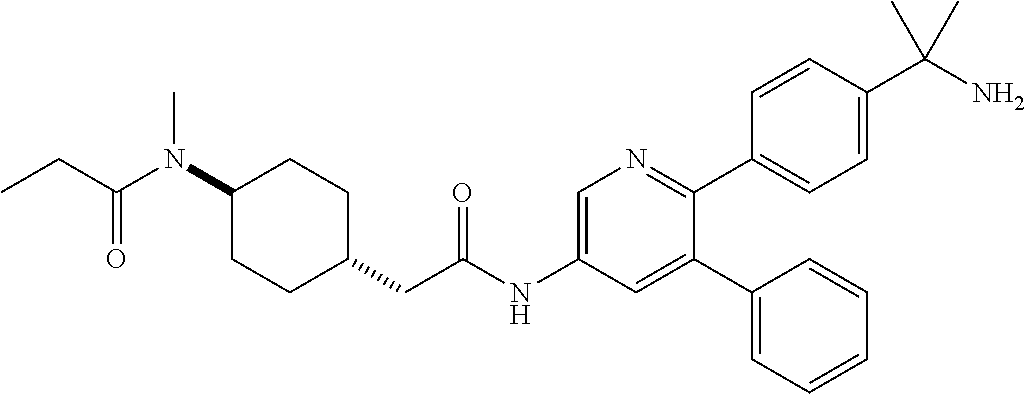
C1(N(C(=O)CC)C)CCC(CC(NC2=CN=C(C3=CC=C(C(N)(C)C)C=C3)C(C3=CC=CC=C3)=C2)=O)CC1
